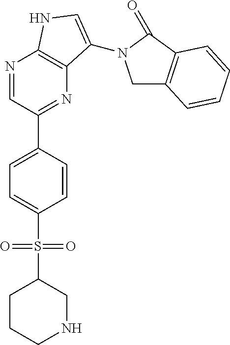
N1=CC(C2=CC=C(S(C3CCCNC3)(=O)=O)C=C2)=NC2=C1NC=C2N1CC2=C(C1=O)C=CC=C2
